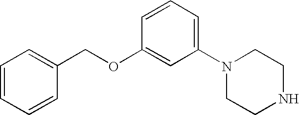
N1(C2=CC=CC(OCC3=CC=CC=C3)=C2)CCNCC1
